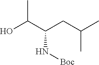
OC(C(CC(C)C)N[Boc])C
